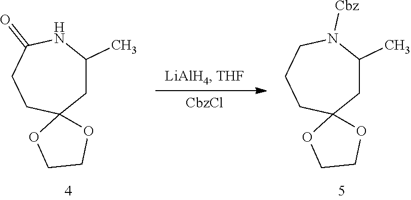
C1C(C)NC(=O)CCC12OCCO2.[CbzCl].C1C(C)N([Cbz])CCCC12OCCO2
